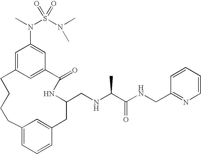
C1=C2C=C(C=C1N(C)S(N(C)C)(=O)=O)C(=O)NC(CNC(C(NCC1=NC=CC=C1)=O)C)CC1=CC(=CC=C1)CCCC2
